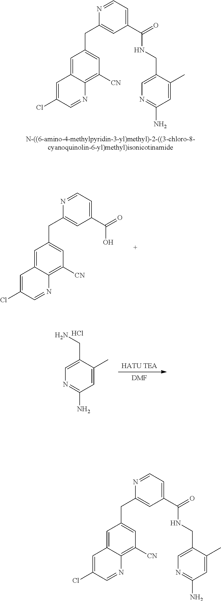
C1=C2C(=C([CN])C=C1CC1=CC(C(=O)O)=CC=N1)N=CC(Cl)=C2.NCC1=CN=C(N)C=C1C.Cl.[HATU TEA].[DMF].C1=C2C(=C([CN])C=C1CC1=CC(C(=O)NCC3=CN=C(N)C=C3C)=CC=N1)N=CC(Cl)=C2.C1=C2C(=C([CN])C=C1CC1=CC(C(=O)NCC3=CN=C(N)C=C3C)=CC=N1)N=CC(Cl)=C2
